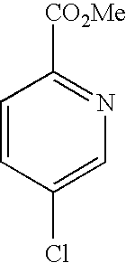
C1=CC(Cl)=CN=C1[CO2Me]
